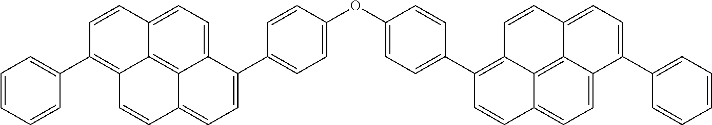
C1=CC(OC2=CC=C(C3=C4C5=C6C(=CC=C5C=C3)C(C3=CC=CC=C3)=CC=C6C=C4)C=C2)=CC=C1C1=CC=C2C3=C4C(=C(C5=CC=CC=C5)C=CC4=CC=C13)C=C2
